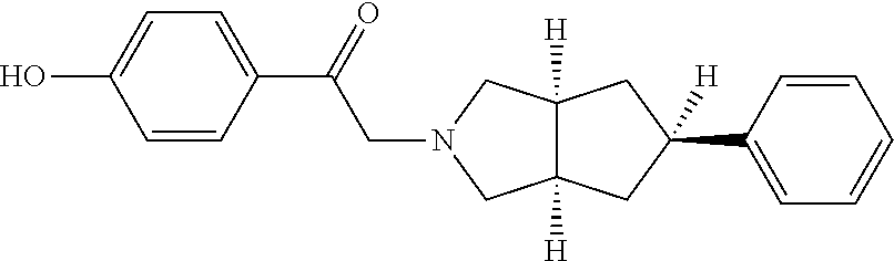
C(N1CC2([H])C([H])(C1)CC(C1=CC=CC=C1)([H])C2)C(C1=CC=C(O)C=C1)=O
